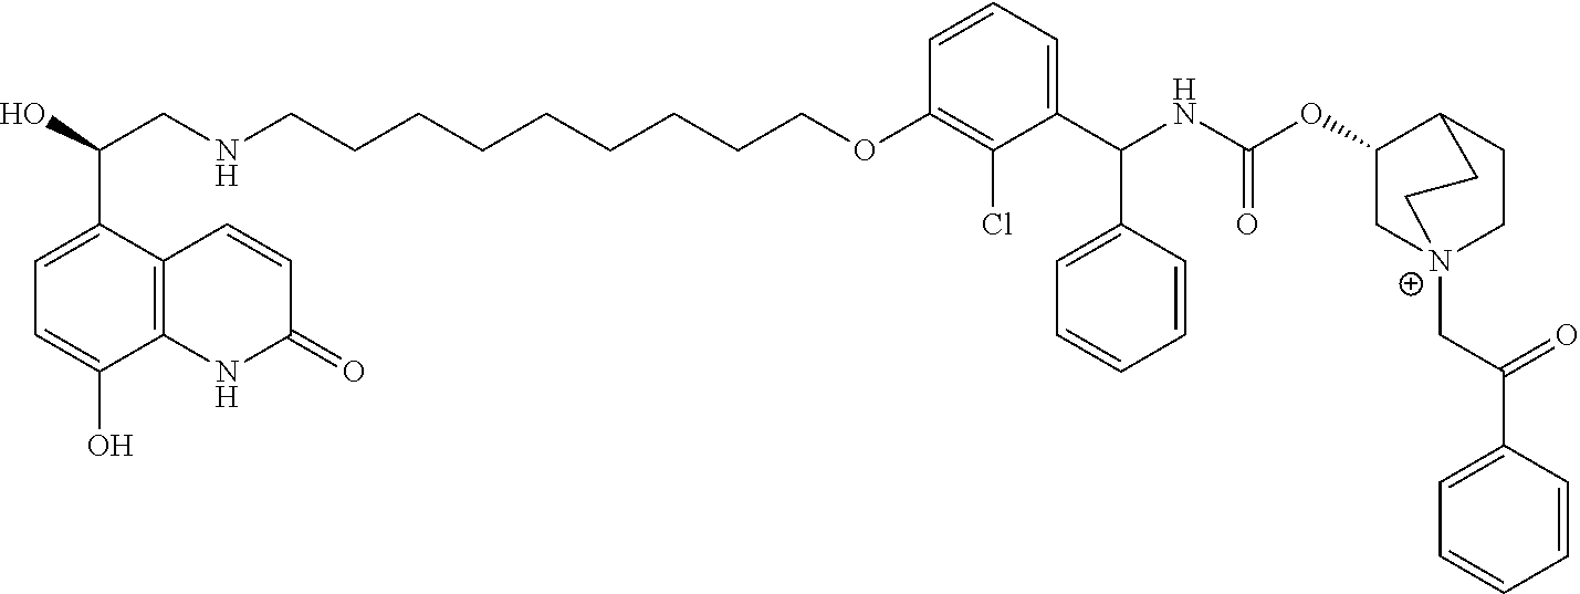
OC(CNCCCCCCCCCOC1=C(Cl)C(C(NC(OC2C[N+]3(CC(C4=CC=CC=C4)=O)CCC2CC3)=O)C2=CC=CC=C2)=CC=C1)C1=CC=C(O)C2=C1C=CC(=O)N2
